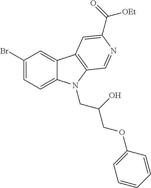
C12=CC(Br)=CC=C1N(CC(COC1=CC=CC=C1)O)C1=C2C=C(C(=O)[OEt])N=C1
